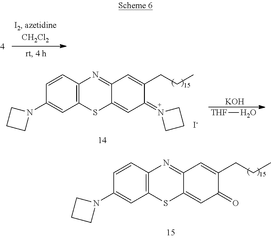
[I-].C1=CC2=C(C=C1N1CCC1)SC1=CC(=N3CCC3)C(CCC)=CC1=N2.[KOH].[THF]O.C1=CC2=C(C=C1N1CCC1)SC1=CC(=O)C(CCC)=CC1=N2
